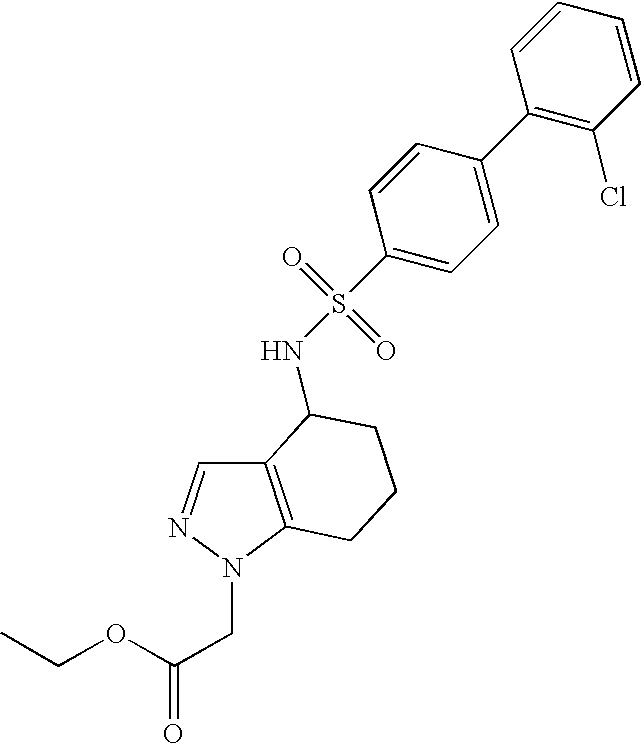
C1(C2=CC=C(S(=O)(=O)NC3C4=C(N(CC(OCC)=O)N=C4)CCC3)C=C2)=C(Cl)C=CC=C1
